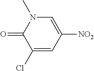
C1(Cl)=CC([NO2])=CN(C)C1=O
